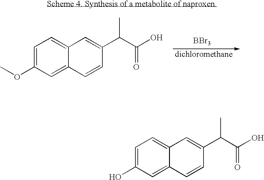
C1=C(OC)C=C2C(=C1)C=C(C(C(O)=O)C)C=C2.[BBr3].C1=C(O)C=C2C(=C1)C=C(C(C(O)=O)C)C=C2
